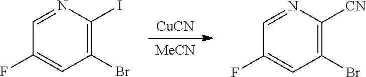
[MeCN].[CuCN].C1(F)=CC(Br)=C(I)N=C1.C1(F)=CC(Br)=C([CN])N=C1
